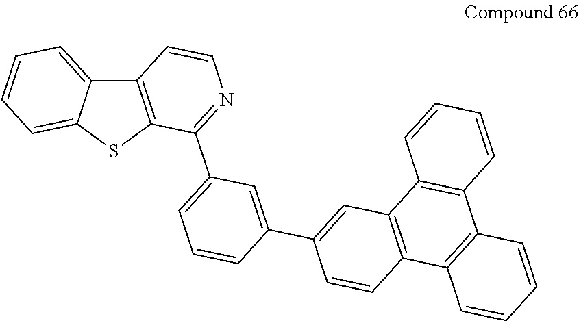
C12=C(SC3=CC=CC=C13)C(C1=CC=CC(C3=CC4=C(C=C3)C3=C(C5=C4C=CC=C5)C=CC=C3)=C1)=NC=C2
